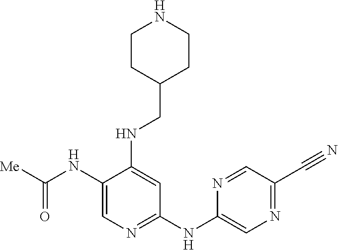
C1(CNC2=CC(NC3=CN=C(C#N)C=N3)=NC=C2NC([Me])=O)CCNCC1
